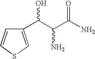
C1(C(C(N)C(N)=O)O)=CSC=C1
